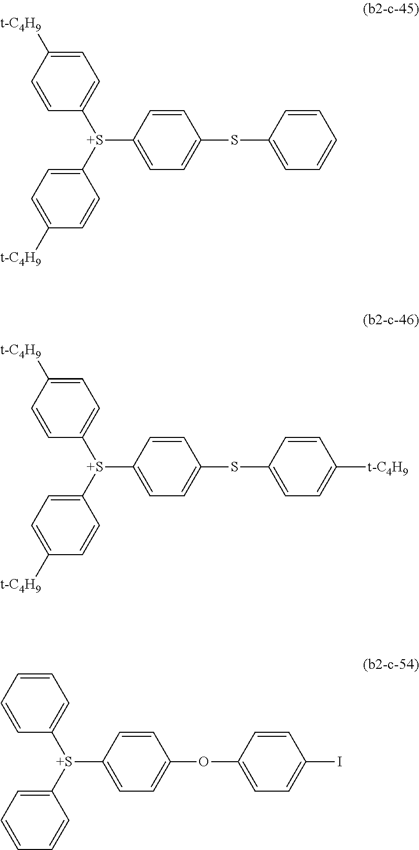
C1=C([t-C4H9])C=CC([S+](C2=CC=C([t-C4H9])C=C2)C2=CC=C(SC3=CC=CC=C3)C=C2)=C1.C1=C([t-C4H9])C=CC([S+](C2=CC=C([t-C4H9])C=C2)C2=CC=C(SC3=CC=C([t-C4H9])C=C3)C=C2)=C1.C1=CC=CC([S+](C2=CC=CC=C2)C2=CC=C(OC3=CC=C(I)C=C3)C=C2)=C1
